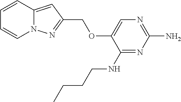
C1(COC2=CN=C(N)N=C2NCCCC)=NN2C(=C1)C=CC=C2
